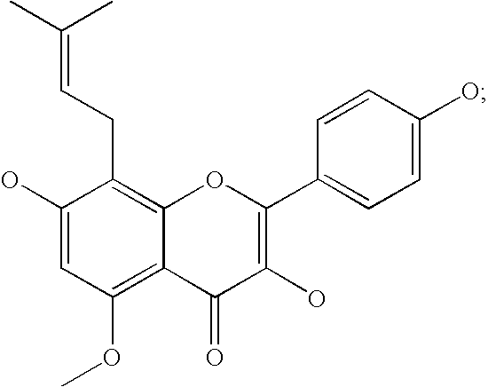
C1(O)=CC(OC)=C2C(=C1CC=C(C)C)OC(C1=CC=C(O)C=C1)=C(O)C2=O
